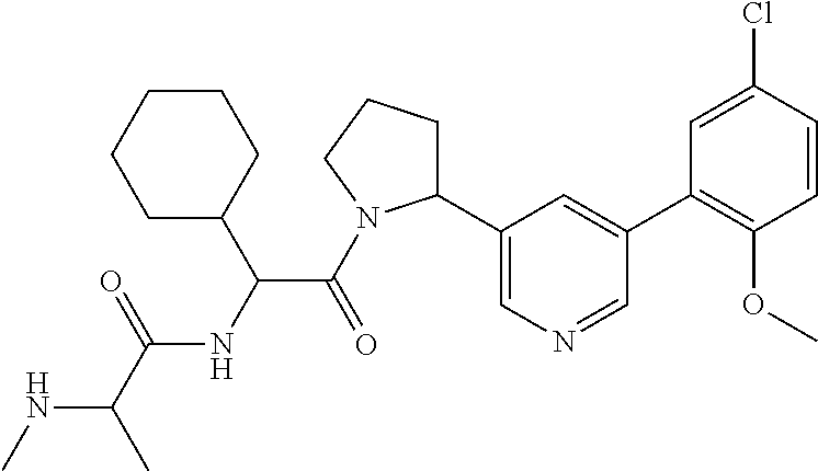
N(C(C)C(=O)NC(C(=O)N1C(C2=CN=CC(C3=C(OC)C=CC(Cl)=C3)=C2)CCC1)C1CCCCC1)C
